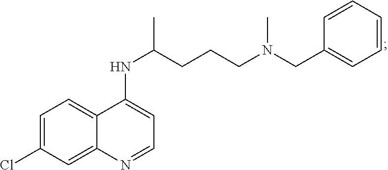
C1=C(Cl)C=C2C(=C1)C(NC(CCCN(CC1=CC=CC=C1)C)C)=CC=N2
